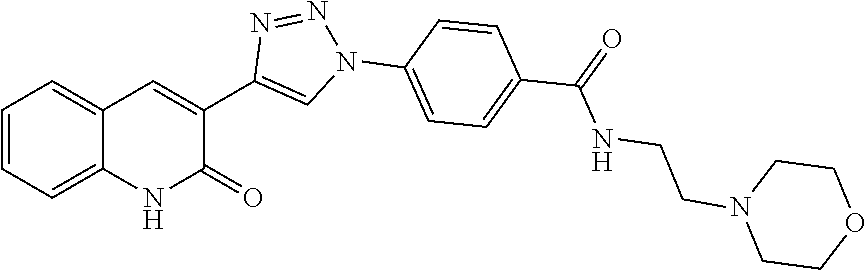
C1=CC=C2C(=C1)C=C(C1=CN(C3=CC=C(C(NCCN4CCOCC4)=O)C=C3)N=N1)C(=O)N2
